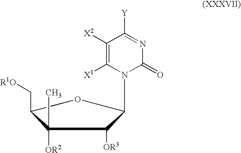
C(C1OC(N2C(=O)N=C([Y])C([X2])=C2[X1])C([OR3])C1([OR2])C)[R1O]
